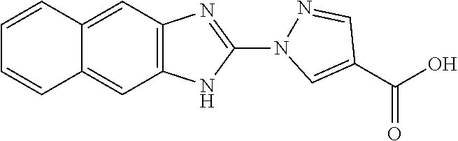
C12=C(C=C3C(=C1)C=CC=C3)N=C(N1N=CC(C(O)=O)=C1)N2
